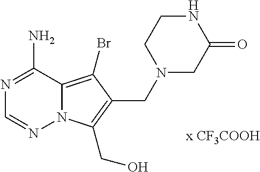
N1=C(N)C2=C(Br)C(CN3CC(=O)NCC3)=C(CO)N2N=C1
